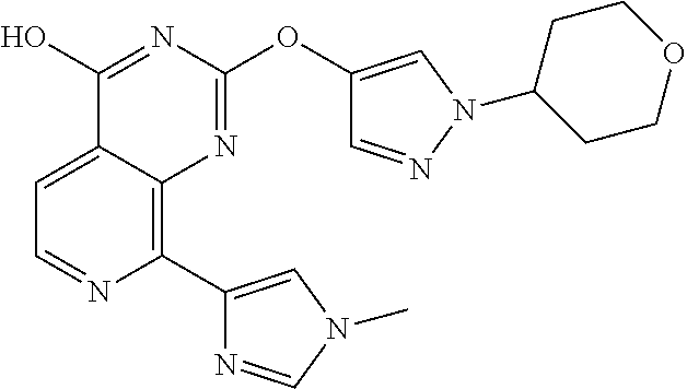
C1=C2C(=C(C3=CN(C)C=N3)N=C1)N=C(OC1=CN(C3CCOCC3)N=C1)N=C2O
